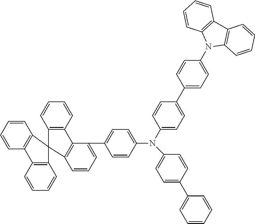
C1(C2=CC=C(N(C3=CC=C(C4=CC=CC=C4)C=C3)C3=CC=C(C4=CC=CC5=C4C4=C(C=CC=C4)C54C5=C(C=CC=C5)C5=C4C=CC=C5)C=C3)C=C2)=CC=C(N2C3=C(C4=C2C=CC=C4)C=CC=C3)C=C1
